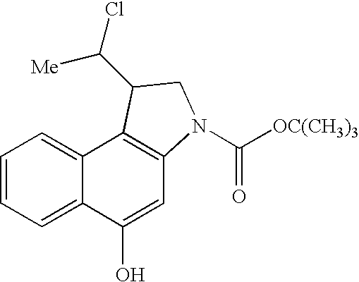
C1=CC=C2C(=C1)C1=C(C=C2O)N(C([OC(CH3)3])=O)CC1C(Cl)[Me]
